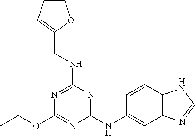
C(OC1=NC(NC2=CC3=C(C=C2)NC=N3)=NC(NCC2=CC=CO2)=N1)C
